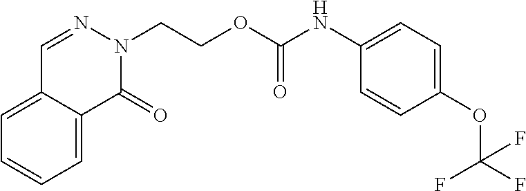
C(COC(NC1=CC=C(OC(F)(F)F)C=C1)=O)N1N=CC2=CC=CC=C2C1=O
